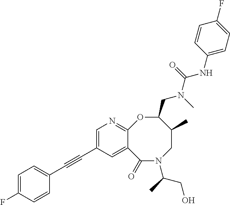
C(C1=CN=C2C(=C1)C(=O)N(C(C)CO)CC(C)C(CN(C)C(=O)NC1=CC=C(F)C=C1)O2)#CC1=CC=C(F)C=C1
